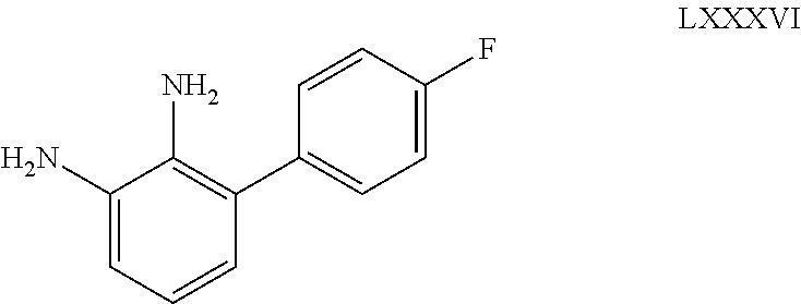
C1(N)=CC=CC(C2=CC=C(F)C=C2)=C1N
